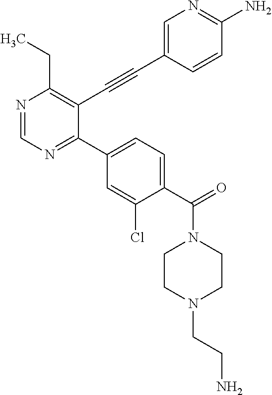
N1=CN=C(C2=CC=C(C(=O)N3CCN(CCN)CC3)C(Cl)=C2)C(C#CC2=CN=C(N)C=C2)=C1CC
